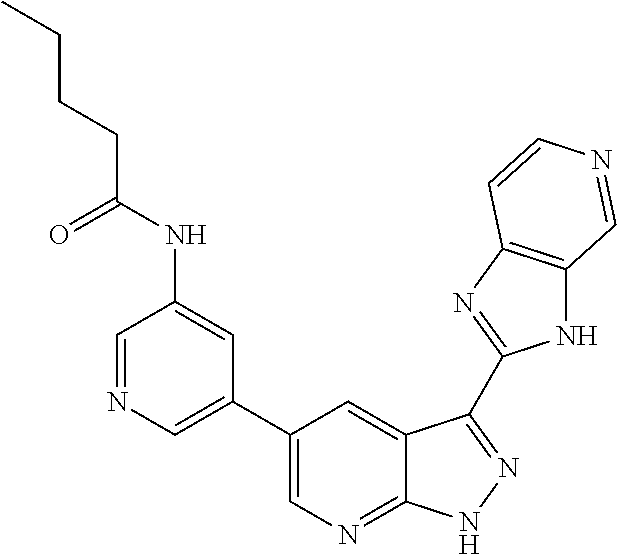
C1=NC=C(C2=CN=C3C(=C2)C(C2=NC4=C(N2)C=NC=C4)=NN3)C=C1NC(CCCC)=O
